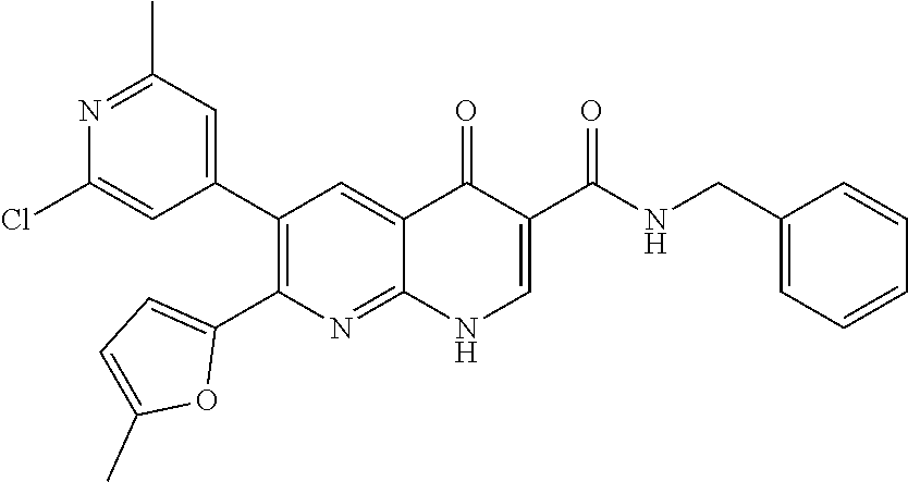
N1=C(C)C=C(C2=C(C3=CC=C(C)O3)N=C3C(=C2)C(=O)C(C(NCC2=CC=CC=C2)=O)=CN3)C=C1Cl
